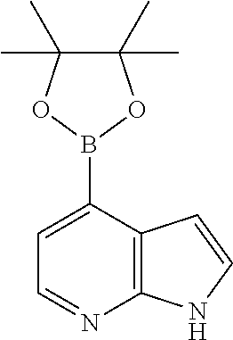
C1=C(B2OC(C)(C)C(C)(C)O2)C2=C(N=C1)NC=C2
